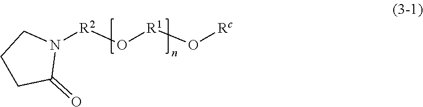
C1CC(=O)N([R2]O[R1]O[Rc])C1
